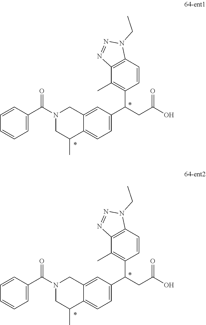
C1=CC(C(N2CC(C)C3=CC=C(C(CC(O)=O)C4=C(C)C5=C(C=C4)N(CC)N=N5)C=C3C2)=O)=CC=C1.C1=CC(C(N2CC(C)C3=CC=C(C(CC(O)=O)C4=C(C)C5=C(C=C4)N(CC)N=N5)C=C3C2)=O)=CC=C1
